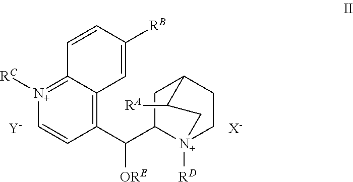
C1(C(C2[N+]3([RD])CCC(C2)C([RA])C3)[ORE])=C2C(=[N+]([RC])C=C1)C=CC([RB])=C2.[X-].[Y]
